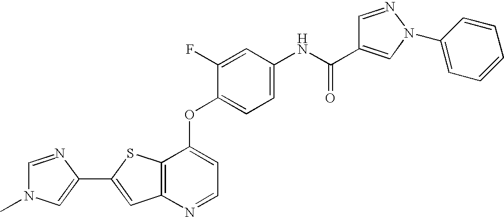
C12=C(SC(C3=CN(C)C=N3)=C1)C(OC1=CC=C(NC(=O)C3=CN(C4=CC=CC=C4)N=C3)C=C1F)=CC=N2
